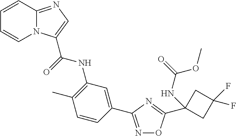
C1=CC2=NC=C(C(=O)NC3=C(C)C=CC(C4=NOC(C5(NC(=O)OC)CC(F)(F)C5)=N4)=C3)N2C=C1
